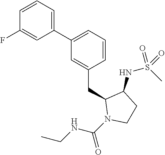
C1(C2=CC=CC(CC3N(C(NCC)=O)CCC3NS(C)(=O)=O)=C2)=CC=CC(F)=C1
